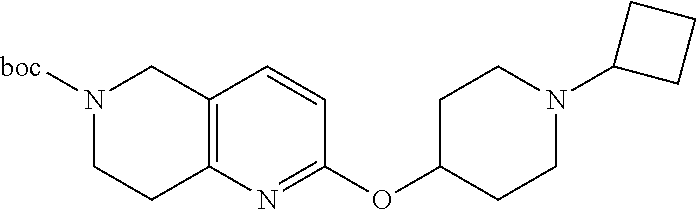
C12=C(N=C(OC3CCN(C4CCC4)CC3)C=C1)CCN([boc])C2
